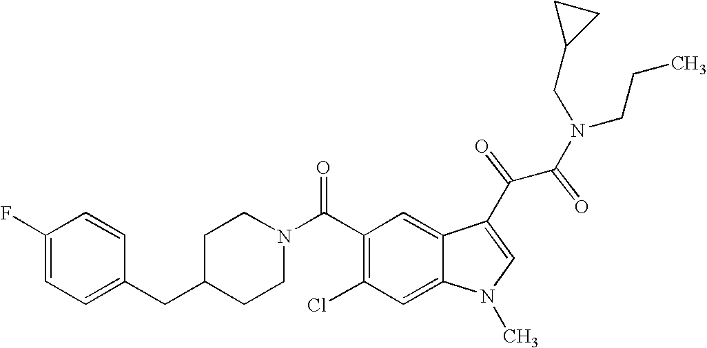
C1(F)=CC=C(CC2CCN(C(C3=C(Cl)C=C4C(=C3)C(C(C(N(CCC)CC3CC3)=O)=O)=CN4C)=O)CC2)C=C1
